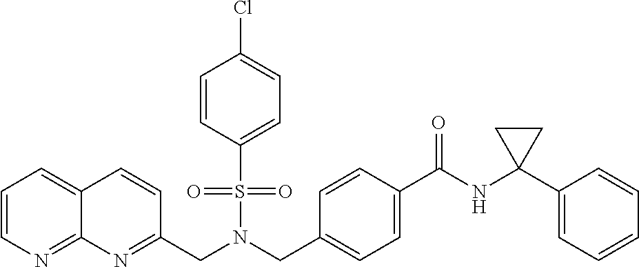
C1=CC(S(N(CC2=CC=C(C(NC3(C4=CC=CC=C4)CC3)=O)C=C2)CC2=NC3=NC=CC=C3C=C2)(=O)=O)=CC=C1Cl
